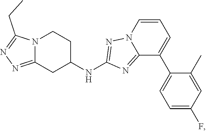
N12C(=NN=C1CC)CC(NC1=NN3C(=N1)C(C1=CC=C(F)C=C1C)=CC=C3)CC2
